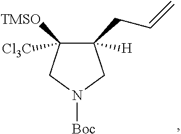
C1([H])(CC=C)C([Cl3C])([TMSO])CN([Boc])C1
